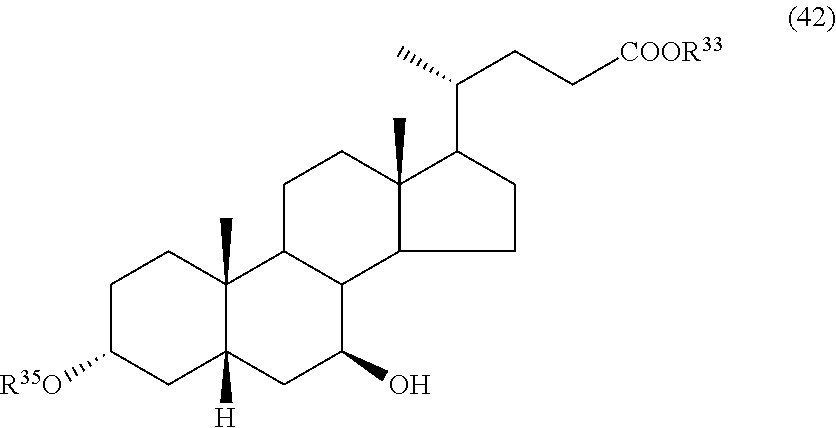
C1C([R35O])CC2([H])C(C)(C1)C1C(C(O)C2)C2C(C)(CC1)C(C(C)CC[COOR33])CC2
